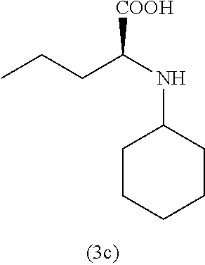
C1CC(NC([COOH])CCC)CCC1
